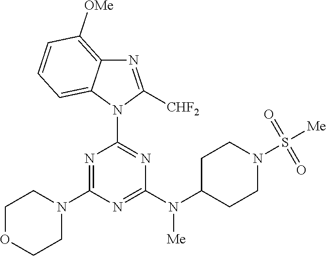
N1=C(N2CCOCC2)N=C(N(C2CCN(S([Me])(=O)=O)CC2)[Me])N=C1N1C([CHF2])=NC2=C([OMe])C=CC=C12
